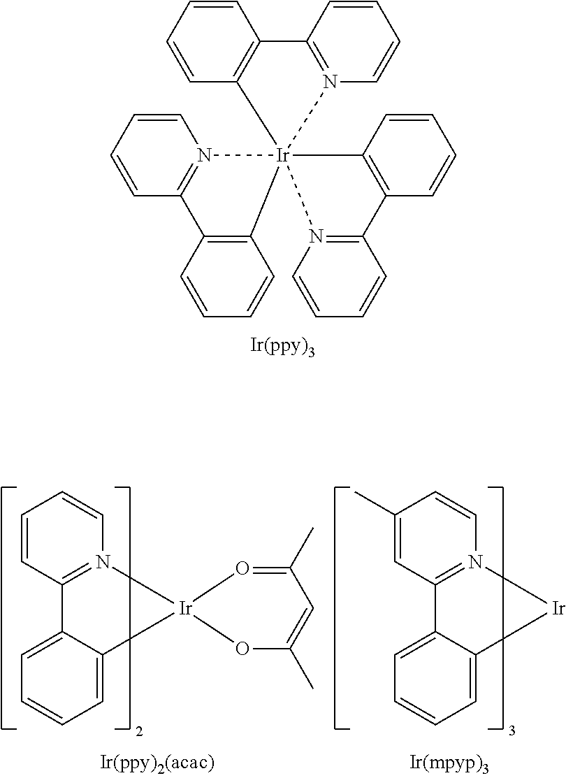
N12=C(C=CC=C1)C1=CC=CC=C1[Ir]21OC(C)=CC(C)=O1.N12=C(C=C(C)C=C1)C1=CC=CC=C1[Ir]2.C1=CC=CC2=N1[Ir]13(C4=C2C=CC=C4)(C2=C(C=CC=C2)C2=N1C=CC=C2)C1=C(C=CC=C1)C1=N3C=CC=C1
